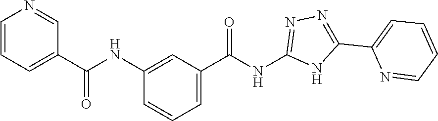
C1=CC=C(C(NC2=CC(C(NC3=NN=C(C4=CC=CC=N4)N3)=O)=CC=C2)=O)C=N1
